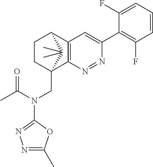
N1=NC2=C(C=C1C1=C(F)C=CC=C1F)C1CCC2(CN(C(C)=O)C2=NN=C(C)O2)C1(C)C
